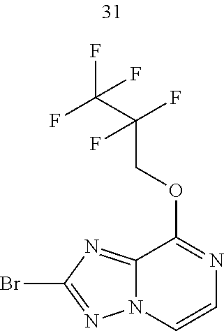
C12=NC(Br)=NN1C=CN=C2OCC(C(F)(F)F)(F)F
